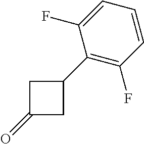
C1(=O)CC(C2=C(F)C=CC=C2F)C1
